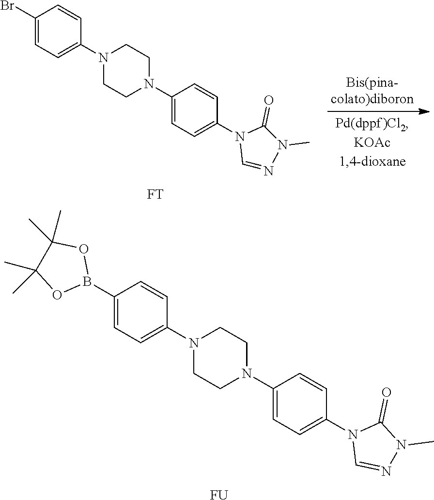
N1(C2=CC=C(Br)C=C2)CCN(C2=CC=C(N3C=NN(C)C3=O)C=C2)CC1.[FT].N1(C2=CC=C(B3OC(C)(C)C(C)(C)O3)C=C2)CCN(C2=CC=C(N3C=NN(C)C3=O)C=C2)CC1.[FU]
